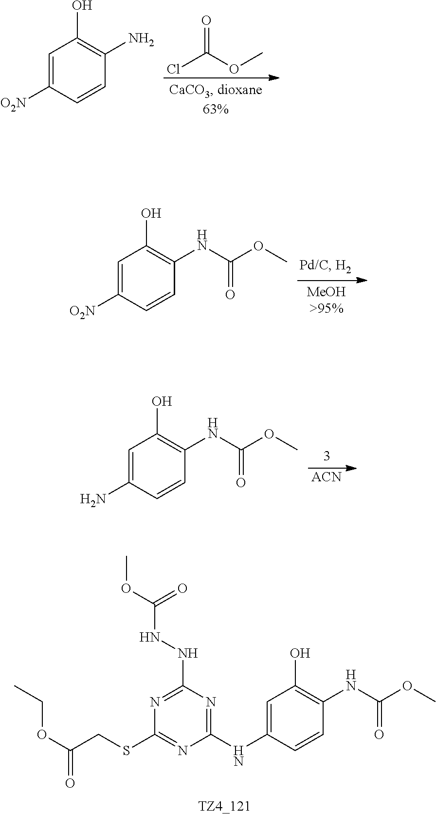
ClC(OC)=O.C1=C([O2N])C=CC(N)=C1O.C1=C([O2N])C=CC(NC(OC)=O)=C1O.[ACN].C1=C(N)C=CC(NC(OC)=O)=C1O.C1=C(NC2=NC(NNC(OC)=O)=NC(SCC(OCC)=O)=N2)C=CC(NC(OC)=O)=C1O
